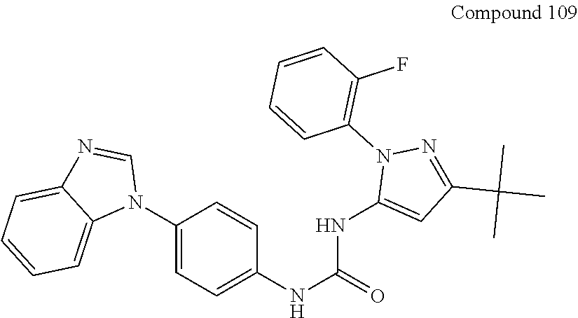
C1(N2C=NC3=CC=CC=C23)=CC=C(NC(NC2=CC(C(C)(C)C)=NN2C2=C(F)C=CC=C2)=O)C=C1
